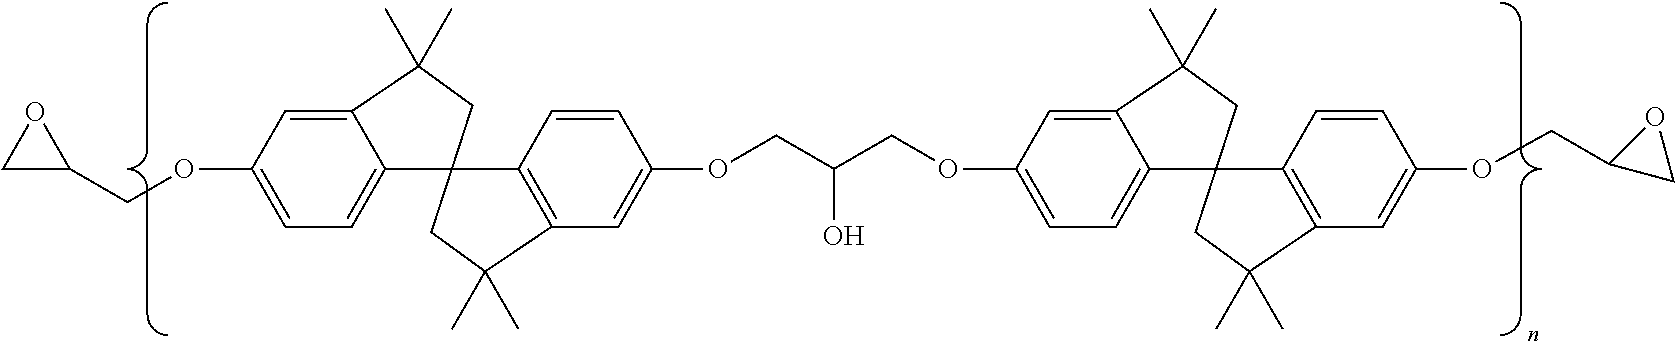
C12=CC(OCC3OC3)=CC=C1C1(CC2(C)C)C2=C(C=C(OCC(COC3=CC=C4C(=C3)C(C)(C)CC43C4=C(C=C(OCC5CO5)C=C4)C(C)(C)C3)O)C=C2)C(C)(C)C1
